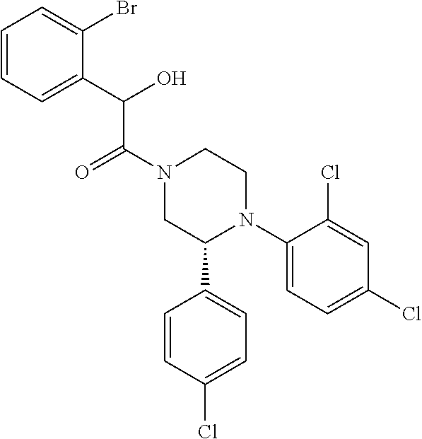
O=C(N1CC(C2=CC=C(Cl)C=C2)N(C2=CC=C(Cl)C=C2Cl)CC1)C(O)C1=CC=CC=C1Br
